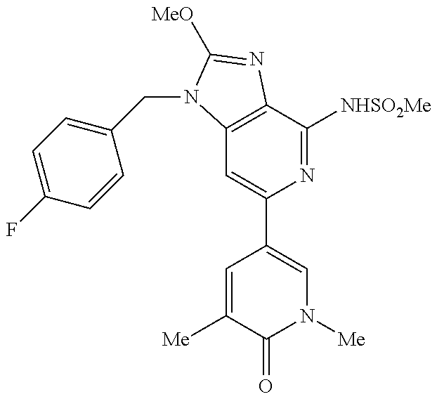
C12=C(C([NHSO2Me])=NC(C3=CN([Me])C(=O)C([Me])=C3)=C1)N=C([MeO])N2CC1=CC=C(F)C=C1
